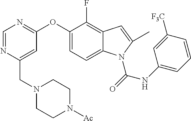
C(C1=CC(OC2=CC=C3C(=C2F)C=C(C)N3C(=O)NC2=CC=CC([F3C])=C2)=NC=N1)N1CCN([Ac])CC1
